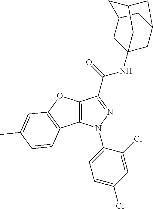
C12=C(N(C3=CC=C(Cl)C=C3Cl)N=C1C(NC13CC4CC(C1)CC(C3)C4)=O)C1=C(O2)C=C(C)C=C1
